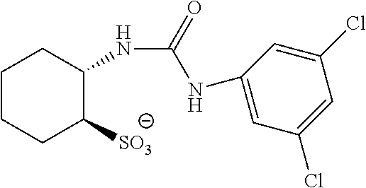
C1CCC([SO3])C(NC(NC2=CC(Cl)=CC(Cl)=C2)=O)C1
